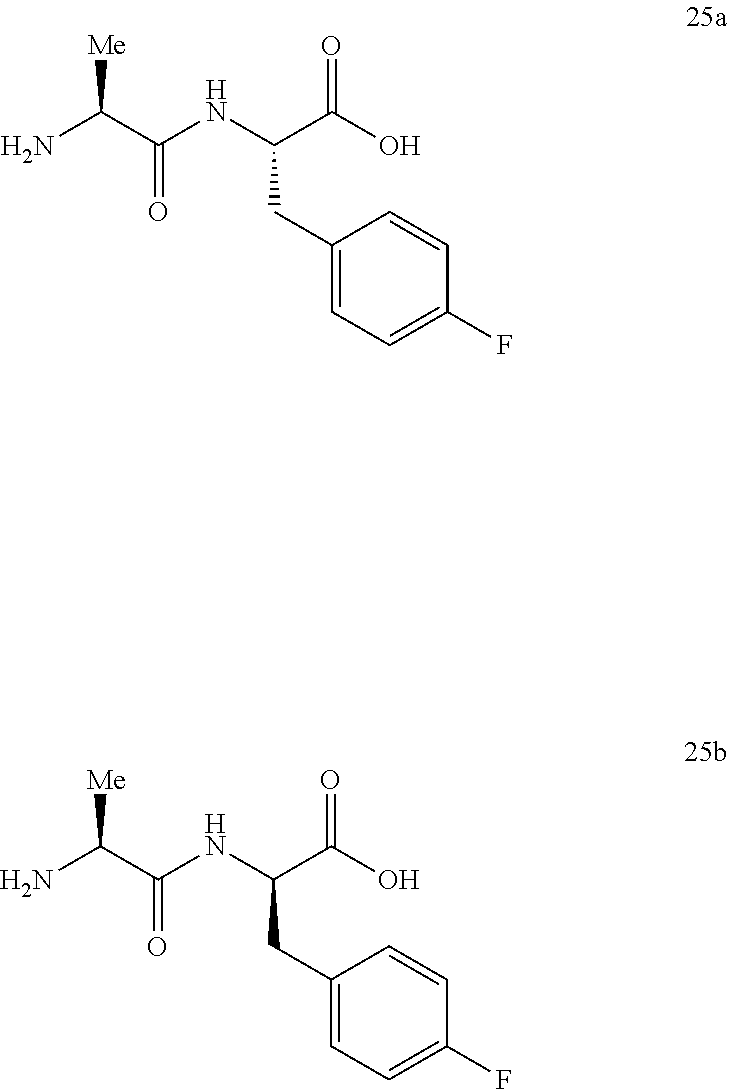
C(C(=O)NC(CC1=CC=C(F)C=C1)C(=O)O)(N)[Me].C(C(=O)NC(CC1=CC=C(F)C=C1)C(=O)O)(N)[Me]
